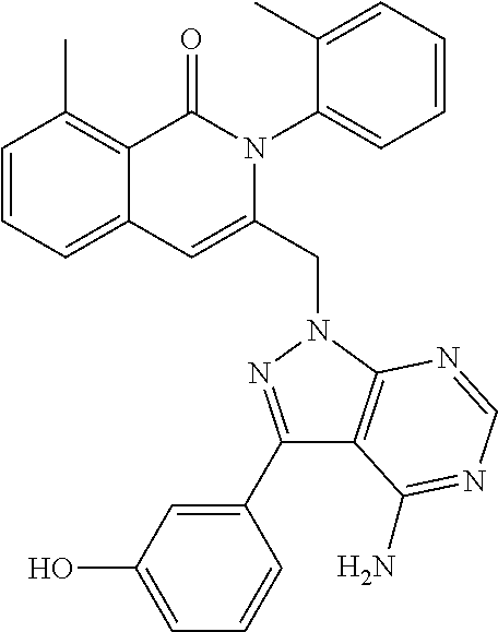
C1=CC=C2C(=C1C)C(=O)N(C1=CC=CC=C1C)C(CN1C3=C(C(C4=CC(O)=CC=C4)=N1)C(N)=NC=N3)=C2
